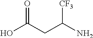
OC(CC(N)[CF3])=O
